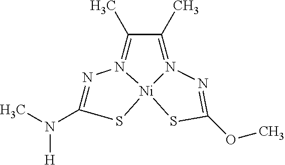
N1=C(N(C)[H])S[Ni]23N1=C(C)C(C)=N2N=C(OC)S3
